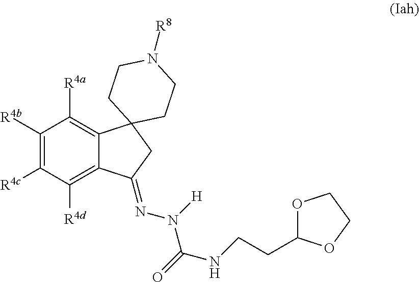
C1([R4b])=C([R4c])C([R4d])=C2C(=C1[R4a])C1(CC2=NN(C(=O)NCCC2OCCO2)[H])CCN([R8])CC1
